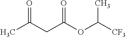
CC(CC(OC([CF3])C)=O)=O
